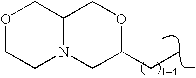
O1CCN2C(C1)COC(CC)C2
